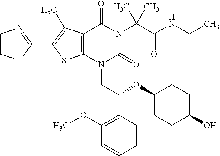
C12=C(C(C)=C(C3=NC=CO3)S1)C(=O)N(C(C(=O)NCC)(C)C)C(=O)N2CC(C1=C(OC)C=CC=C1)OC1CCC(O)CC1
